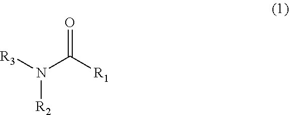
O=C([R1])N([R3])[R2]
